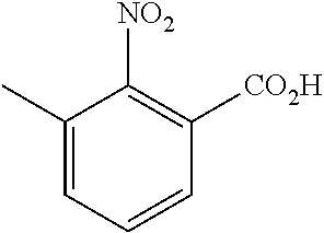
C1(C)=CC=CC([CO2H])=C1[NO2]
